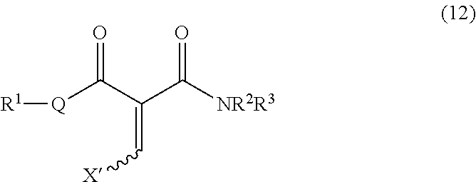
[R1][Q]C(C(C([NR2R3])=O)=C[X])=O
